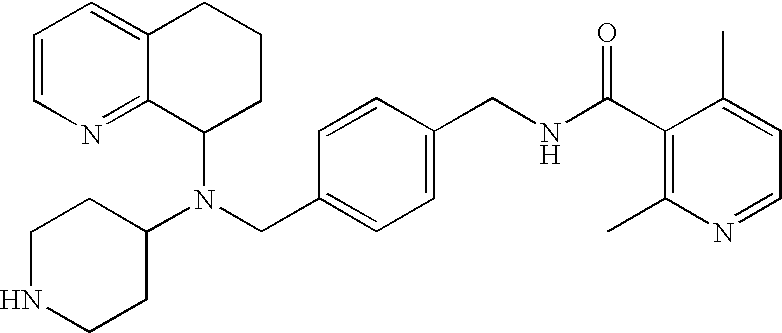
N(CC1=CC=C(CNC(C2=C(C)N=CC=C2C)=O)C=C1)(C1CCCC2=CC=CN=C12)C1CCNCC1
